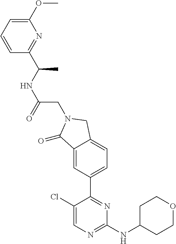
C1(Cl)=CN=C(NC2CCOCC2)N=C1C1=CC=C2C(=C1)C(=O)N(CC(NC(C)C1=NC(OC)=CC=C1)=O)C2
